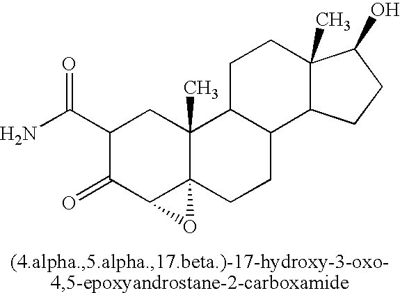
NC(C1C(=O)C2C3(C(C)(C1)C1C(CC3)C3C(C)(CC1)C(O)CC3)O2)=O
